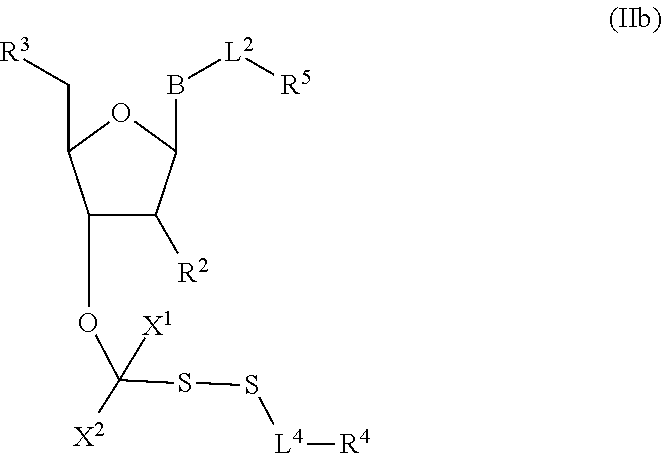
C1(OC([X2])(SS[L4][R4])[X1])C([R2])C(B[L2][R5])OC1C[R3]
